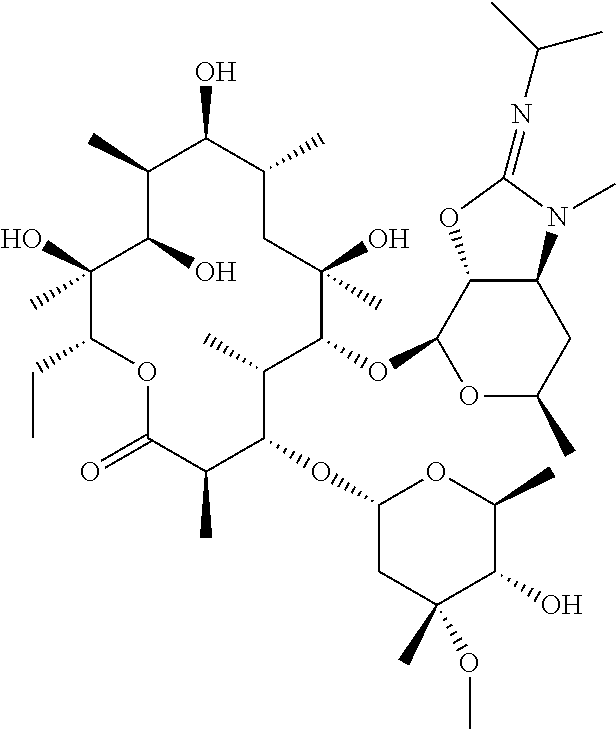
C1(O)C(O)(C)C(CC)OC(=O)C(C)C(OC2CC(C)(OC)C(O)C(C)O2)C(C)C(OC2C3C(CC(C)O2)N(C)C(=NC(C)C)O3)C(C)(O)CC(C)C(O)C1C
